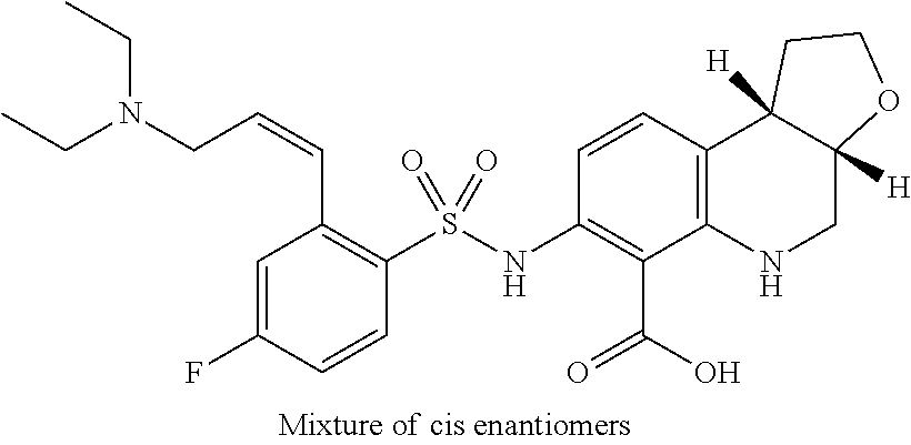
C1=CC(NS(C2=C(C=CCN(CC)CC)C=C(F)C=C2)(=O)=O)=C(C(=O)O)C2=C1C1([H])C([H])(CN2)OCC1
